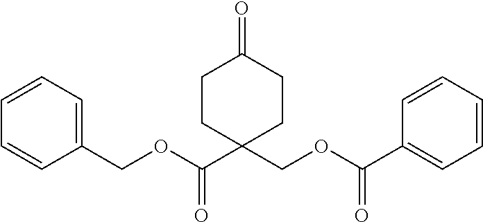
C1=CC=C(COC(=O)C2(COC(=O)C3=CC=CC=C3)CCC(=O)CC2)C=C1
